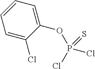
C1(OP(=S)(Cl)Cl)=CC=CC=C1Cl
